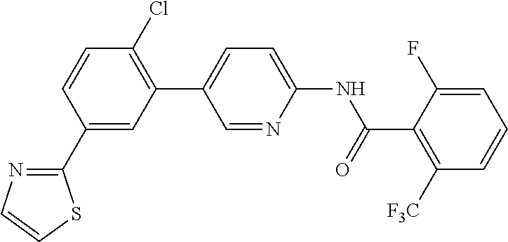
C1(C2=NC=CS2)=CC(C2=CC=C(NC(C3=C([F3C])C=CC=C3F)=O)N=C2)=C(Cl)C=C1
